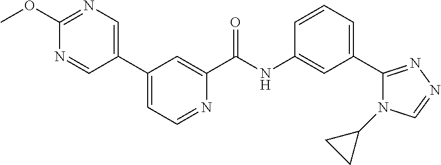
C1(OC)=NC=C(C2=CC=NC(C(NC3=CC(C4=NN=CN4C4CC4)=CC=C3)=O)=C2)C=N1
